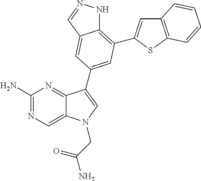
C1(N)=NC=C2C(=N1)C(C1=CC(C3=CC4=C(S3)C=CC=C4)=C3NN=CC3=C1)=CN2CC(N)=O
